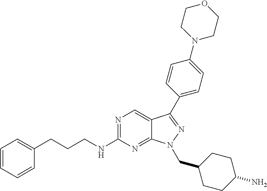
N1=C(NCCCC2=CC=CC=C2)N=C2C(=C1)C(C1=CC=C(N3CCOCC3)C=C1)=NN2CC1CCC(N)CC1
